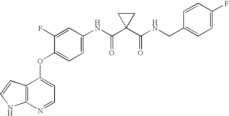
N(C(C1(C(NCC2=CC=C(F)C=C2)=O)CC1)=O)C1=CC=C(OC2=CC=NC3=C2C=CN3)C(F)=C1
